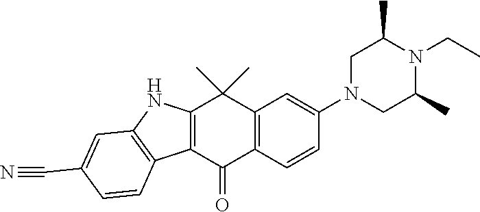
C12=C(C(=O)C3=C(C1(C)C)C=C(N1CC(C)N(CC)C(C)C1)C=C3)C1=C(N2)C=C(C#N)C=C1
